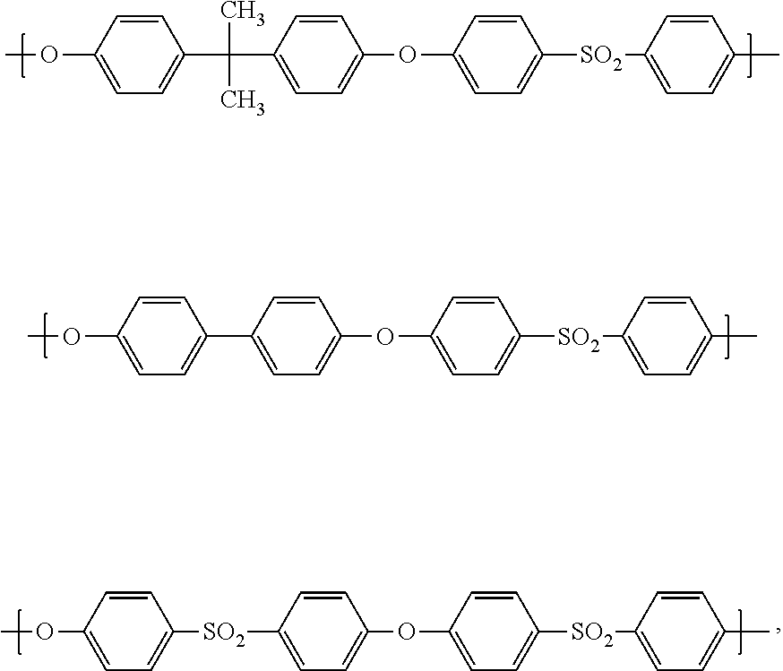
CC(C)(C1=CC=C(OC2=CC=C([SO2]C3=CC=C(C)C=C3)C=C2)C=C1)C1=CC=C(OC)C=C1.C1(C2=CC=C(OC)C=C2)=CC=C(OC2=CC=C([SO2]C3=CC=C(C)C=C3)C=C2)C=C1.[SO2](C1=CC=C(OC2=CC=C([SO2]C3=CC=C(C)C=C3)C=C2)C=C1)C1=CC=C(OC)C=C1
